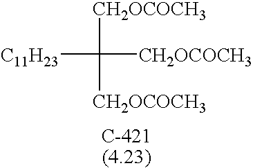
[C11H23]C([CH2OCOCH3])([CH2OCOCH3])[CH2OCOCH3]
